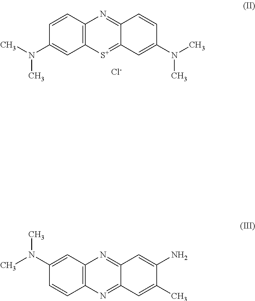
C12=C(C=CC(N(C)C)=C1)N=C1C(=[S+]2)C=C(N(C)C)C=C1.[Cl-].C12=C(C=CC(N(C)C)=C1)N=C1C(=N2)C=C(N)C(C)=C1
